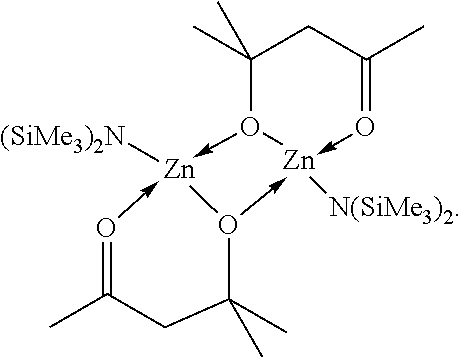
C1(C)(C)O2->[Zn]3([(SiMe3)2N])-O=C(C)CC(C)(C)O3->[Zn]2([N(SiMe3)2])-O=C(C)C1
